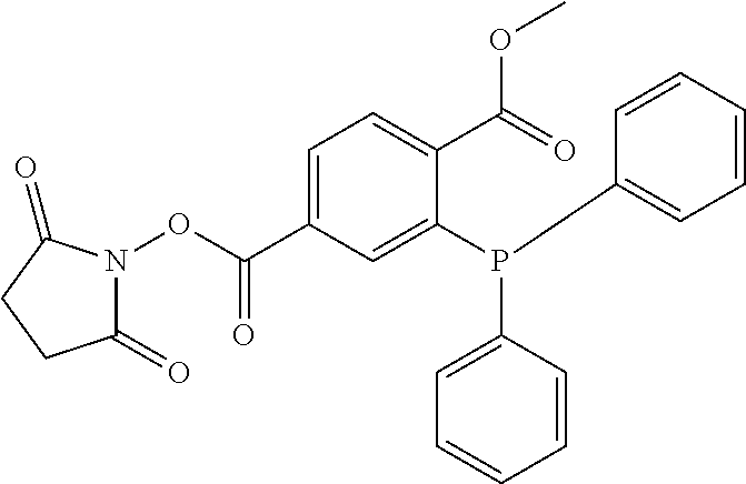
C1=C(C(ON2C(=O)CCC2=O)=O)C=C(P(C2=CC=CC=C2)C2=CC=CC=C2)C(C(=O)OC)=C1
